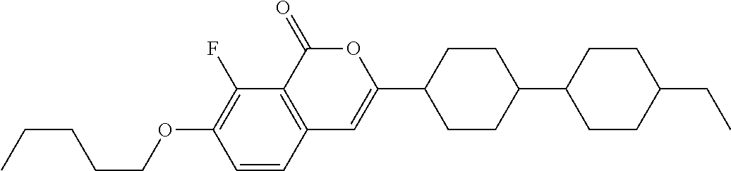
C12=C(C(=O)OC(C3CCC(C4CCC(CC)CC4)CC3)=C1)C(F)=C(OCCCCC)C=C2
